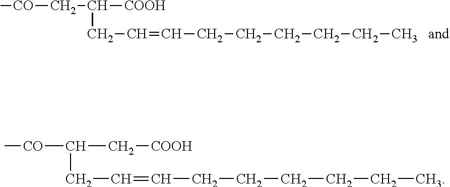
C[CO]CC([COOH])CC=CCCCCCC.C[CO]C(C[COOH])CC=CCCCCCC
